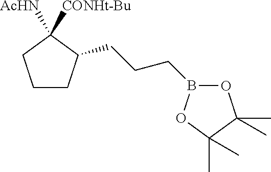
C1CC(CCCB2OC(C)(C)C(C)(C)O2)C([AcHN])([CONHt-Bu])C1
